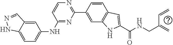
C1=C2C(=CC=C1NC1=NC(C3=CC4=C(C=C3)C=C(C(NCC(=C)C=C)=O)N4)=NC=C1)NN=C2
